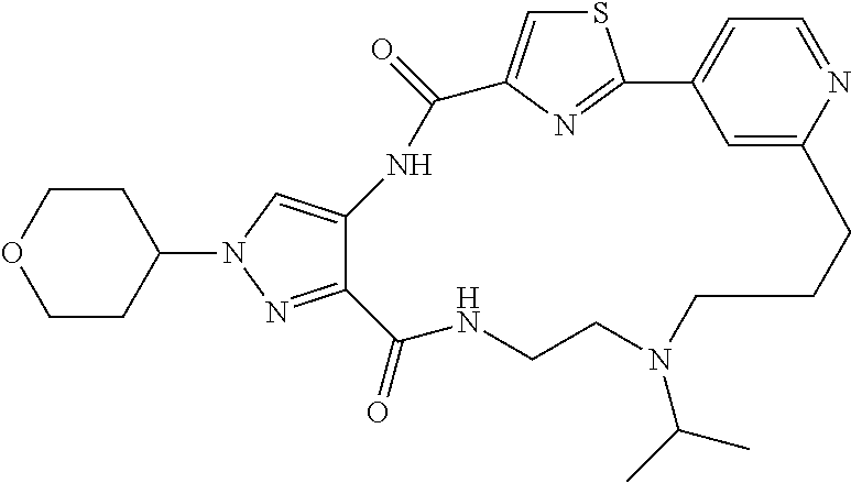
S1C=C2N=C1C1=CC=NC(=C1)CCCN(C(C)C)CCNC(=O)C1=NN(C3CCOCC3)C=C1NC2=O
